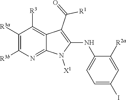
C1([R3a])=C([R3b])N=C2C(=C1[R3])C(C(=O)[R1])=C(NC1=CC=C(I)C=C1[R2a])N2[X1]
